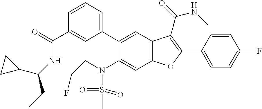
C1=CC(C2=C(C(=O)NC)C3=C(C=C(N(CCF)S(=O)(=O)C)C(C4=CC=CC(C(=O)NC(C5CC5)CC)=C4)=C3)O2)=CC=C1F
